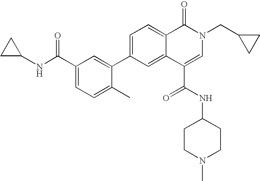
C1=C(C2=CC(C(NC3CC3)=O)=CC=C2C)C=C2C(=C1)C(=O)N(CC1CC1)C=C2C(=O)NC1CCN(C)CC1
